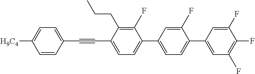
C1=C([H9C4])C=CC(C#CC2=CC=C(C3=CC=C(C4=CC(F)=C(F)C(F)=C4)C(F)=C3)C(F)=C2CCC)=C1
